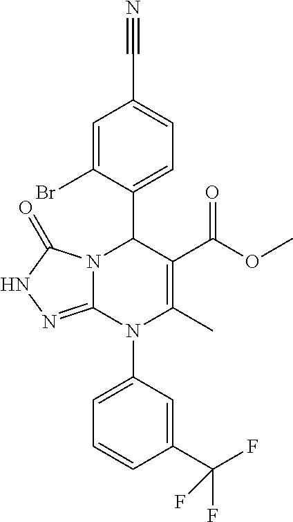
C1=C(Br)C(C2N3C(=NNC3=O)N(C3=CC=CC(C(F)(F)F)=C3)C(C)=C2C(OC)=O)=CC=C1C#N
